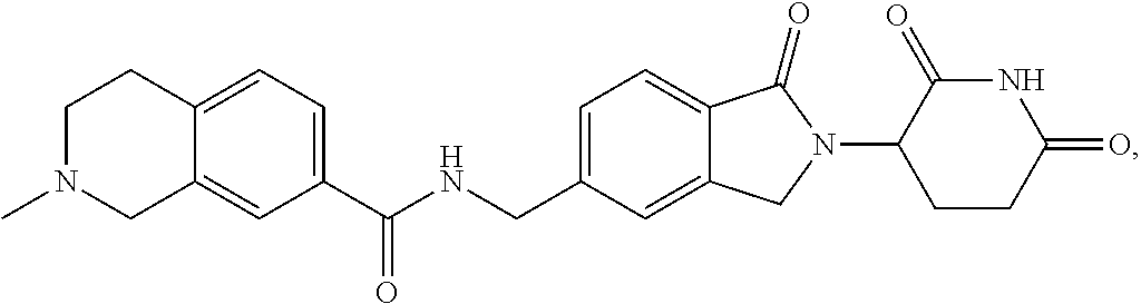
C1=C(CNC(C2=CC=C3C(=C2)CN(C)CC3)=O)C=C2C(=C1)C(=O)N(C1CCC(=O)NC1=O)C2
